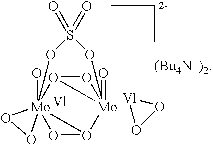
O1O2[Mo]345(O)(OO3[Mo]12(=O)OS(=O)(=O)O4)OO5.O1O[Vl]1.[Vl]
